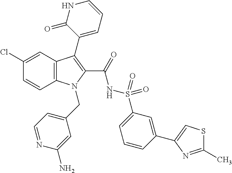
C1(Cl)=CC2=C(C=C1)N(CC1=CC=NC(N)=C1)C(C(=O)NS(=O)(=O)C1=CC=CC(C3=CSC(C)=N3)=C1)=C2C1=CC=CNC1=O
